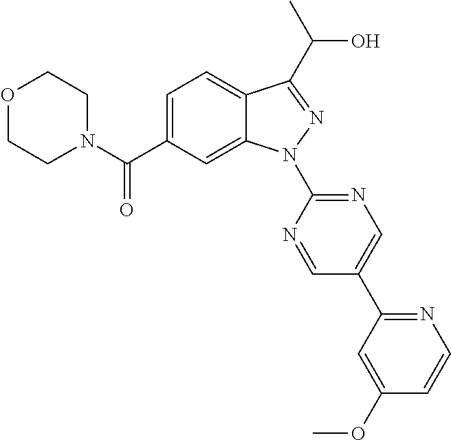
C12=CC=C(C(N3CCOCC3)=O)C=C1N(C1=NC=C(C3=NC=CC(OC)=C3)C=N1)N=C2C(C)O
